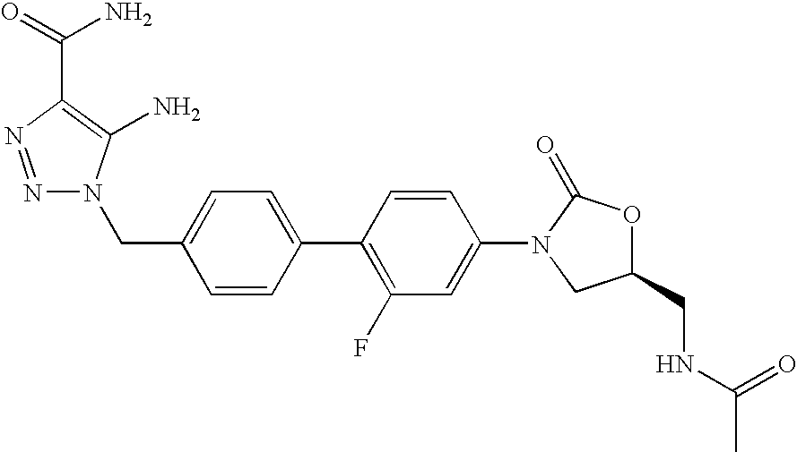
C1(CN2N=NC(C(N)=O)=C2N)=CC=C(C2=C(F)C=C(N3CC(CNC(C)=O)OC3=O)C=C2)C=C1
